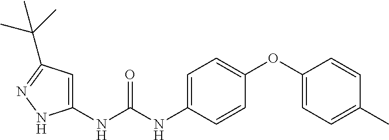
C1(OC2=CC=C(NC(NC3=CC(C(C)(C)C)=NN3)=O)C=C2)=CC=C(C)C=C1
